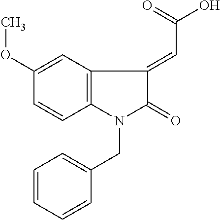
C1(OC)=CC2=C(C=C1)N(CC1=CC=CC=C1)C(=O)C2=CC(O)=O
